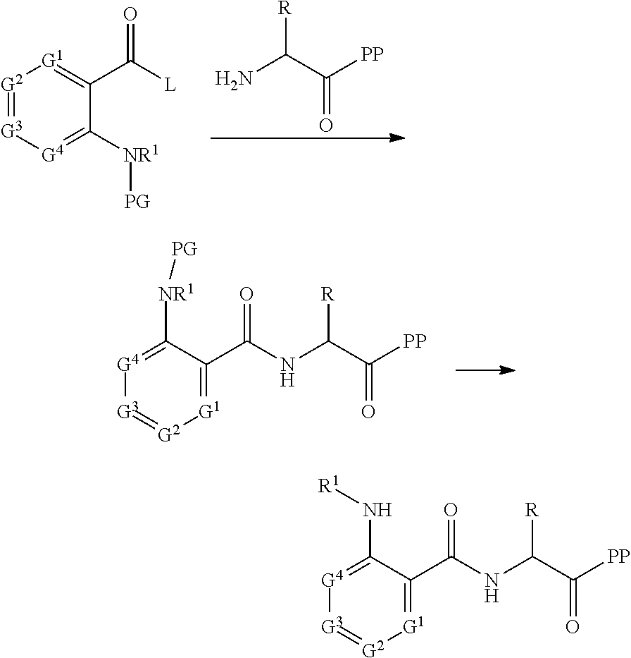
[G2]1=[G3][G4]=C([NR1][PG])C(C([L])=O)=[G1]1.NC(C([PP])=O)[R].[G4]1=C([NR1][PG])C(C(NC(C([PP])=O)[R])=O)=[G1][G2]=[G3]1.[G4]1=C(N[R1])C(C(NC(C([PP])=O)[R])=O)=[G1][G2]=[G3]1
